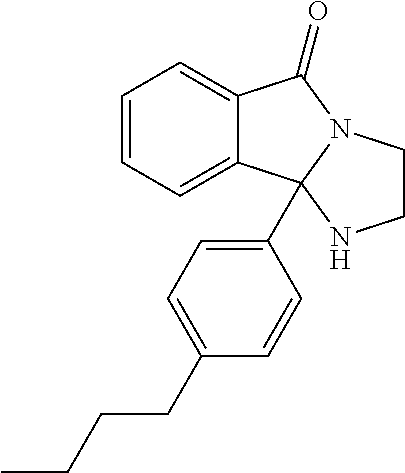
C12=CC=CC=C1C1(C3=CC=C(CCCC)C=C3)N(C2=O)CCN1
